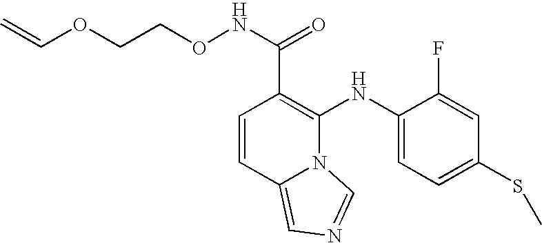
C1=CC2=CN=CN2C(NC2=CC=C(SC)C=C2F)=C1C(NOCCOC=C)=O
